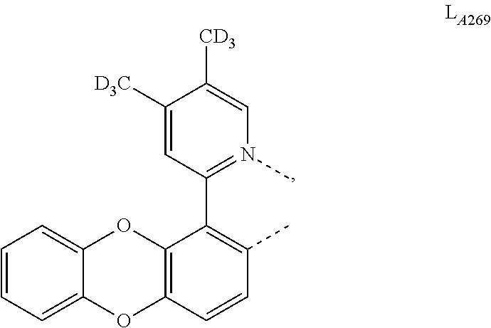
C1([D3C])=CC(C2=C(C)C=CC3=C2OC2=CC=CC=C2O3)=N(C)C=C1[CD3]
